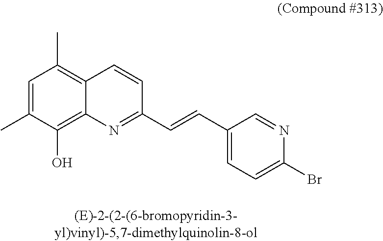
C1=C(C)C(O)=C2C(=C1C)C=CC(C=CC1=CC=C(Br)N=C1)=N2
